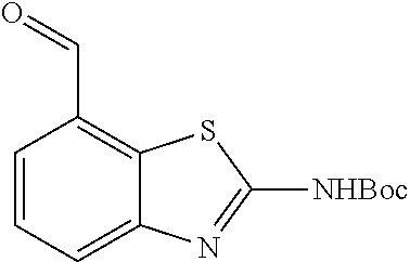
C1=CC=C2C(=C1C=O)SC([NHBoc])=N2
